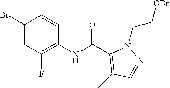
C1(Br)=CC(F)=C(NC(C2=C(C)C=NN2CC[OBn])=O)C=C1
